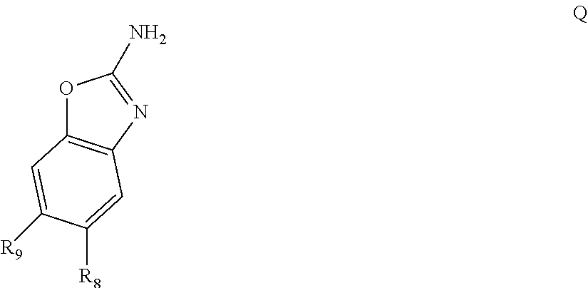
O1C2=C(N=C1N)C=C([R8])C([R9])=C2
